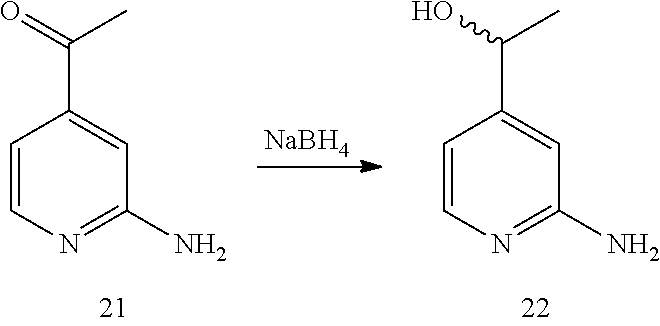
C1=CN=C(N)C=C1C(C)O.[NaBH4].C1=CN=C(N)C=C1C(C)=O
